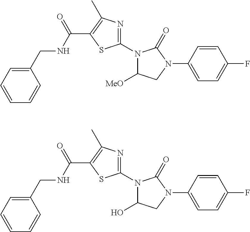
C1=CC=CC(CNC(C2=C(C)N=C(N3C([MeO])CN(C4=CC=C(F)C=C4)C3=O)S2)=O)=C1.C1=CC=CC(CNC(C2=C(C)N=C(N3C(O)CN(C4=CC=C(F)C=C4)C3=O)S2)=O)=C1
